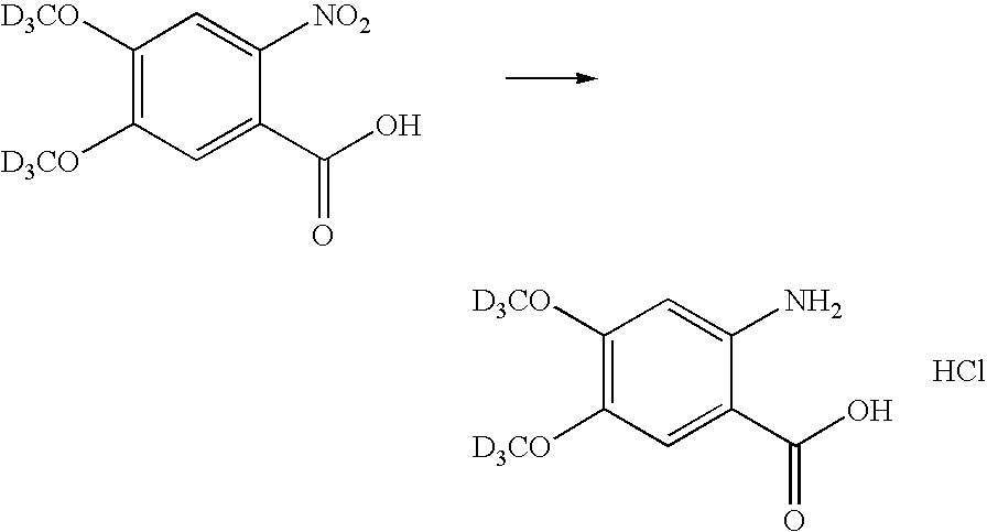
C1([D3CO])=C([D3CO])C=C(C(O)=O)C([NO2])=C1.C1([D3CO])=C([D3CO])C=C(C(O)=O)C(N)=C1.Cl
